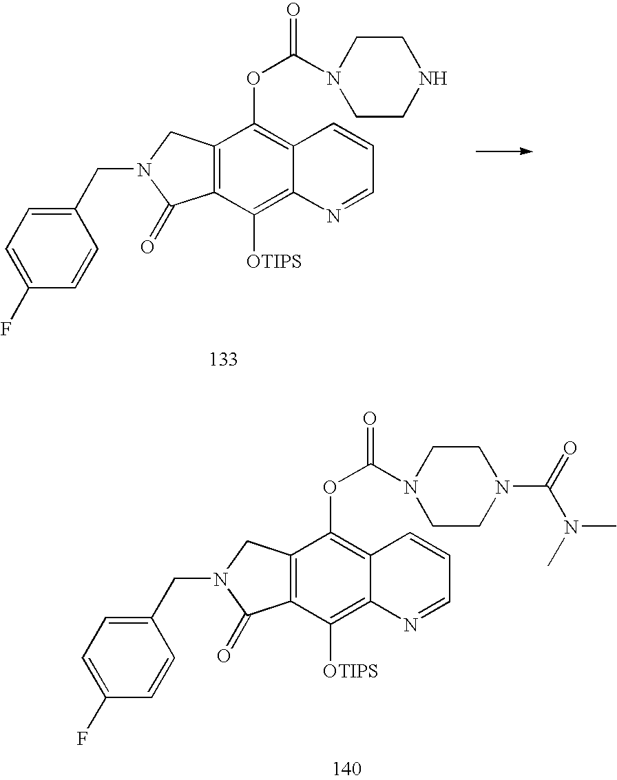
C12=C(C([OTIPS])=C3C(=C1OC(N1CCNCC1)=O)C=CC=N3)C(=O)N(CC1=CC=C(F)C=C1)C2.C12=C(C([OTIPS])=C3C(=C1OC(N1CCN(C(=O)N(C)C)CC1)=O)C=CC=N3)C(=O)N(CC1=CC=C(F)C=C1)C2
